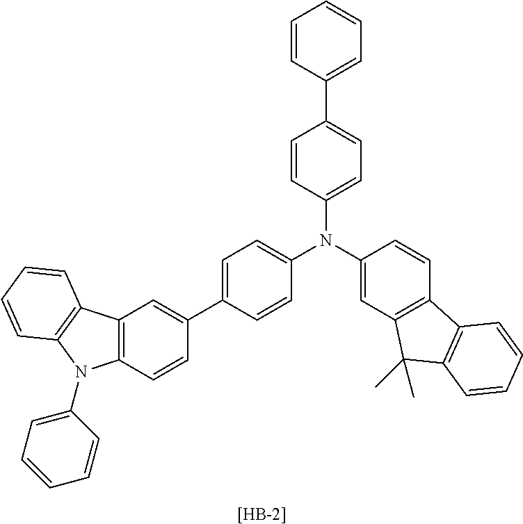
C12=C(C=CC(C3=CC=C(N(C4=CC=C(C5=CC=CC=C5)C=C4)C4=CC5=C(C=C4)C4=C(C5(C)C)C=CC=C4)C=C3)=C1)N(C1=CC=CC=C1)C1=C2C=CC=C1.[[HB-2]]
